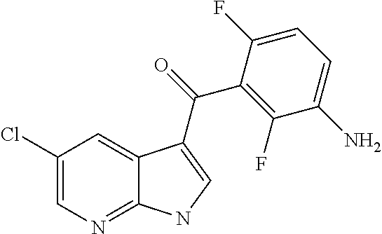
C12=NC=C(Cl)C=C1C(C(=O)C1=C(F)C(N)=CC=C1F)=CN2
